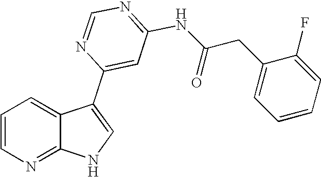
C1=CN=C2C(=C1)C(C1=CC(NC(CC3=CC=CC=C3F)=O)=NC=N1)=CN2
